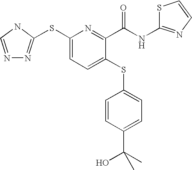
N1=CNC(SC2=CC=C(SC3=CC=C(C(C)(O)C)C=C3)C(C(NC3=NC=CS3)=O)=N2)=N1
